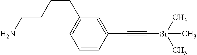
C1=CC(C#C[Si](C)(C)C)=CC(CCCCN)=C1
